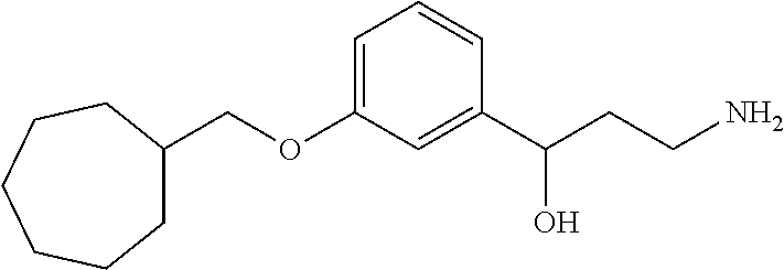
C1(COC2=CC=CC(C(CCN)O)=C2)CCCCCC1
